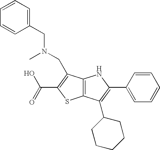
C12=C(C(C3CCCCC3)=C(C3=CC=CC=C3)N1)SC(C(=O)O)=C2CN(CC1=CC=CC=C1)C
